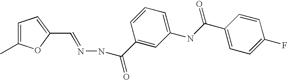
C1=C(C)OC(C=NNC(C2=CC(NC(C3=CC=C(F)C=C3)=O)=CC=C2)=O)=C1
